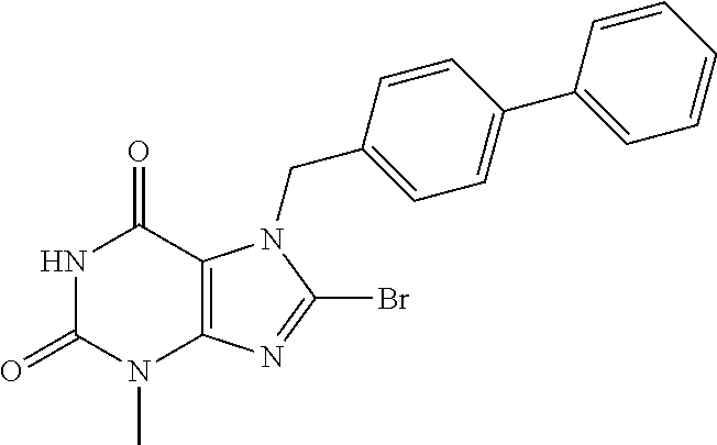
N1C(=O)N(C)C2=C(C1=O)N(CC1=CC=C(C3=CC=CC=C3)C=C1)C(Br)=N2
